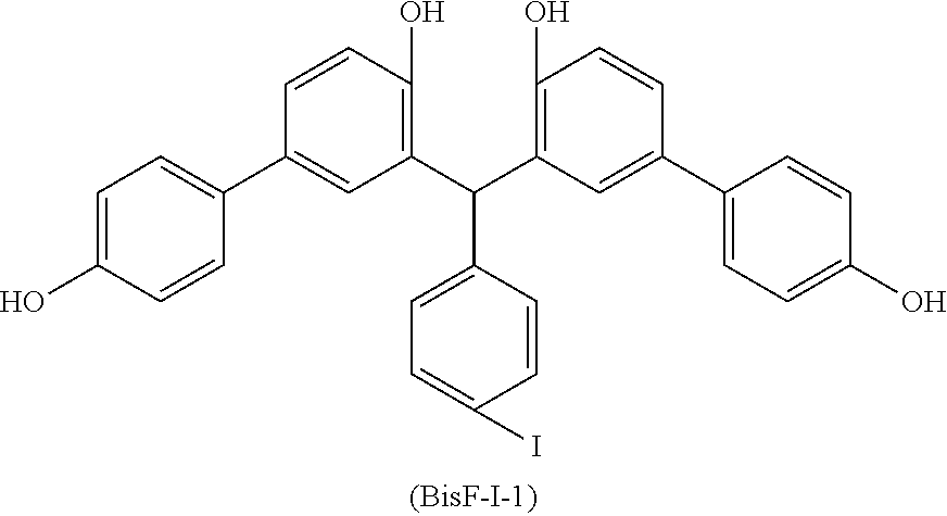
C1(C(C2=C(O)C=CC(C3=CC=C(O)C=C3)=C2)C2=C(O)C=CC(C3=CC=C(O)C=C3)=C2)=CC=C(I)C=C1
